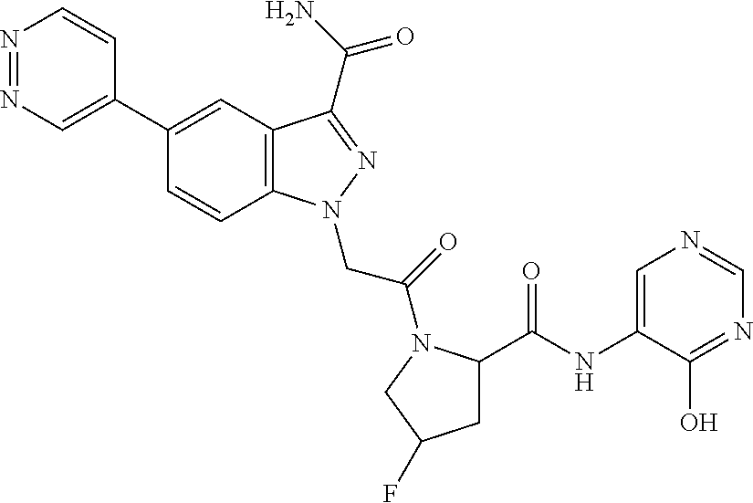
N1=NC=C(C2=CC3=C(C=C2)N(CC(=O)N2C(C(NC4=CN=CN=C4O)=O)CC(F)C2)N=C3C(N)=O)C=C1
